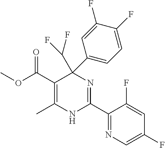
C(C1=C(C)NC(C2=NC=C(F)C=C2F)=NC1(C(F)F)C1=CC=C(F)C(F)=C1)(=O)OC
